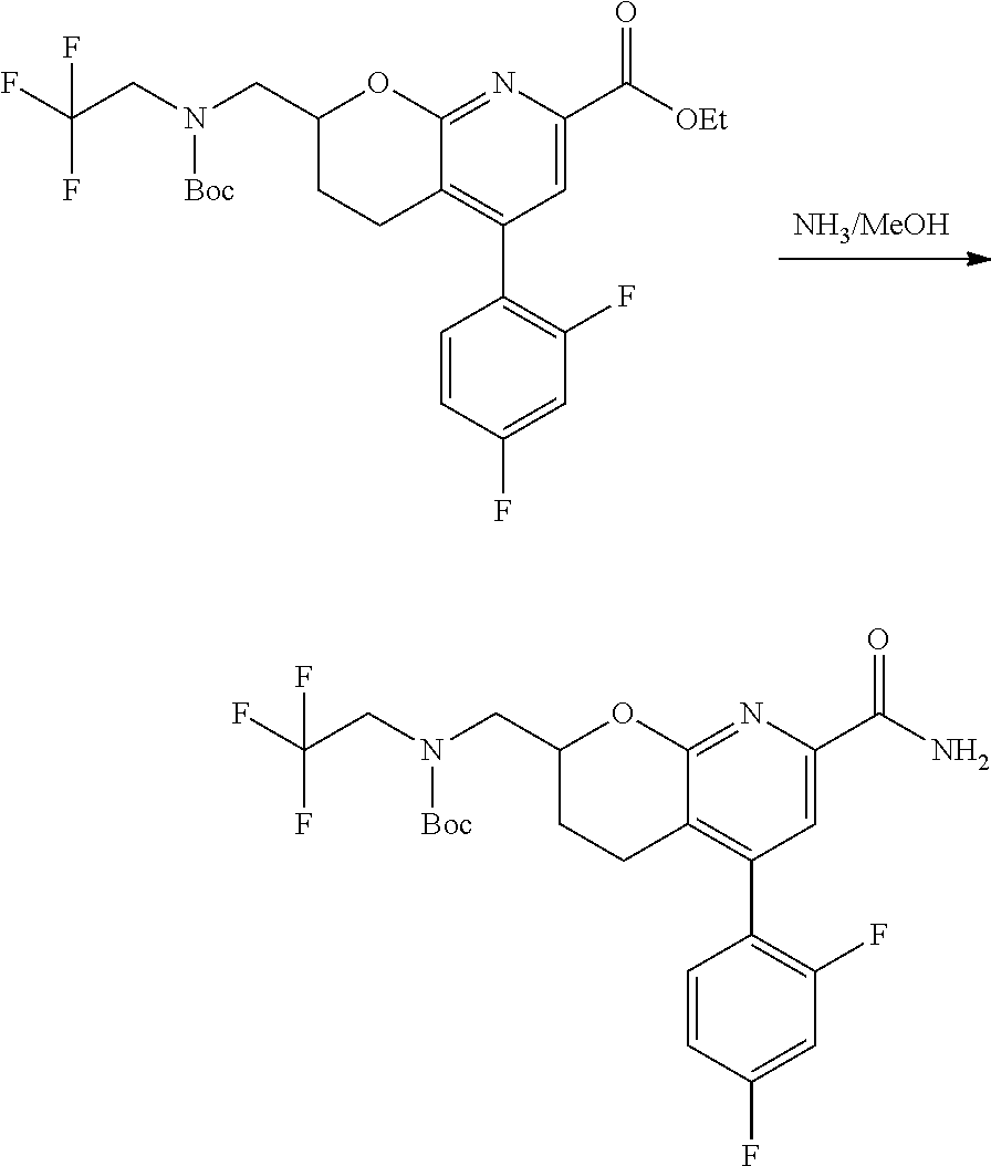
[NH3/MeOH].C1(C([OEt])=O)=CC(C2=C(F)C=C(F)C=C2)=C2C(=N1)OC(CN(CC(F)(F)F)[Boc])CC2.C1(C(N)=O)=CC(C2=C(F)C=C(F)C=C2)=C2C(=N1)OC(CN(CC(F)(F)F)[Boc])CC2
